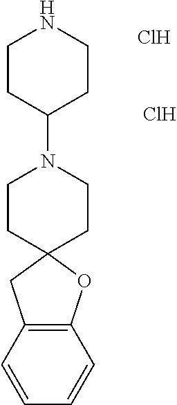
C1CC(N2CCC3(CC2)CC2=C(O3)C=CC=C2)CCN1.Cl.Cl
